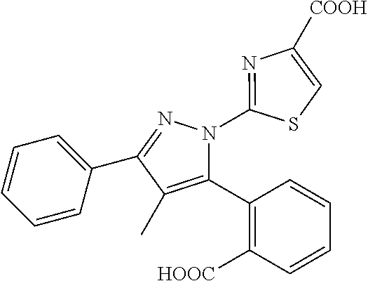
C1=CC=C(C2=NN(C3=NC([COOH])=CS3)C(C3=C([HOOC])C=CC=C3)=C2C)C=C1
